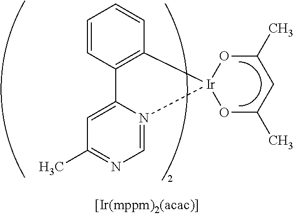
C1=CC2=C(C=C1)[Ir]1(N3=CN=C(C)C=C23)OC(C)CC(C)O1
